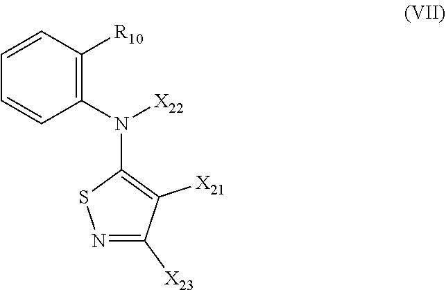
C1(N([X22])C2=C([X21])C([X23])=NS2)=C([R10])C=CC=C1
